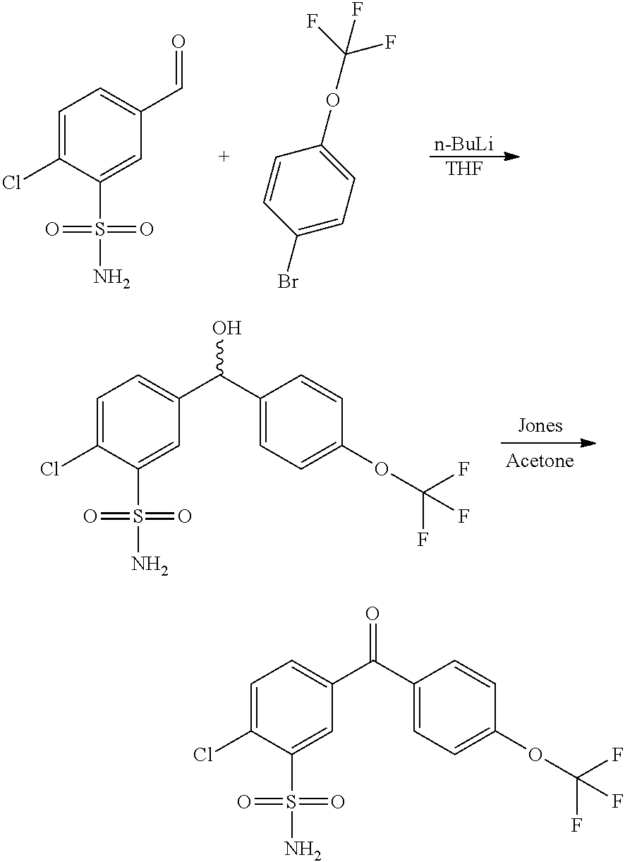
C1=C(Cl)C(S(N)(=O)=O)=CC(C(C2=CC=C(OC(F)(F)F)C=C2)=O)=C1.[n-BuLi].[THF].C1=C(Cl)C(S(N)(=O)=O)=CC(C=O)=C1.C1=C(OC(F)(F)F)C=CC(Br)=C1.C1=C(Cl)C(S(N)(=O)=O)=CC(C(C2=CC=C(OC(F)(F)F)C=C2)O)=C1
